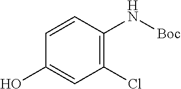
C1=CC(O)=CC(Cl)=C1N[Boc]
